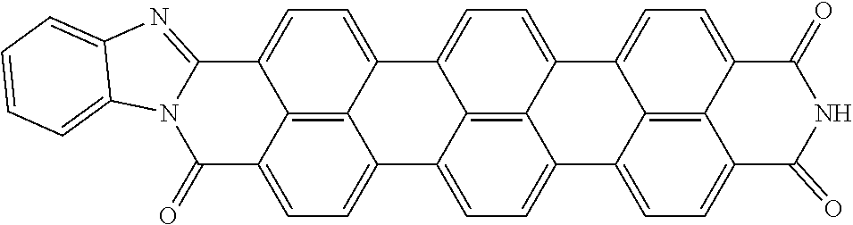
C12=CC=C3C4=CC=C5C6=CC=C7C(=O)N8C(=NC9=CC=CC=C89)C8=CC=C(C6=C78)C6=CC=C(C4=C56)C4=CC=C(C(=O)NC1=O)C2=C34
